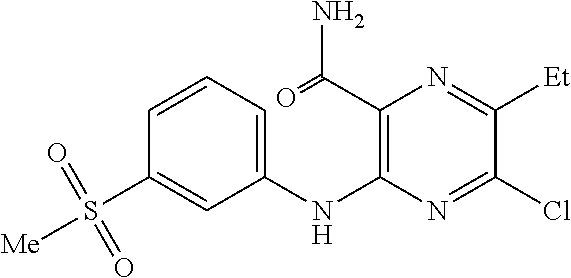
C1(S([Me])(=O)=O)=CC(NC2=C(C(=O)N)N=C([Et])C(Cl)=N2)=CC=C1
